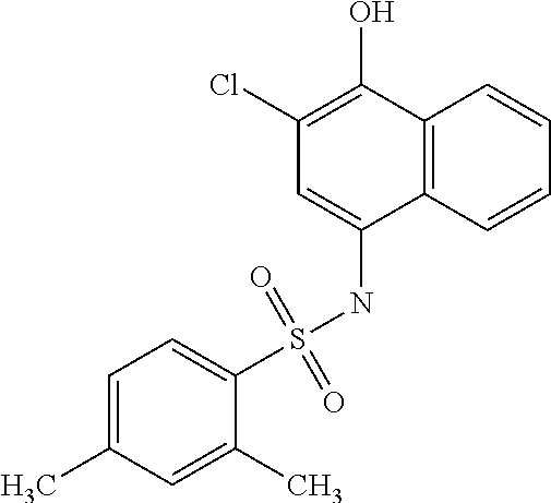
C1(Cl)=C(O)C2=C(C(NS(C3=CC=C(C)C=C3C)(=O)=O)=C1)C=CC=C2
